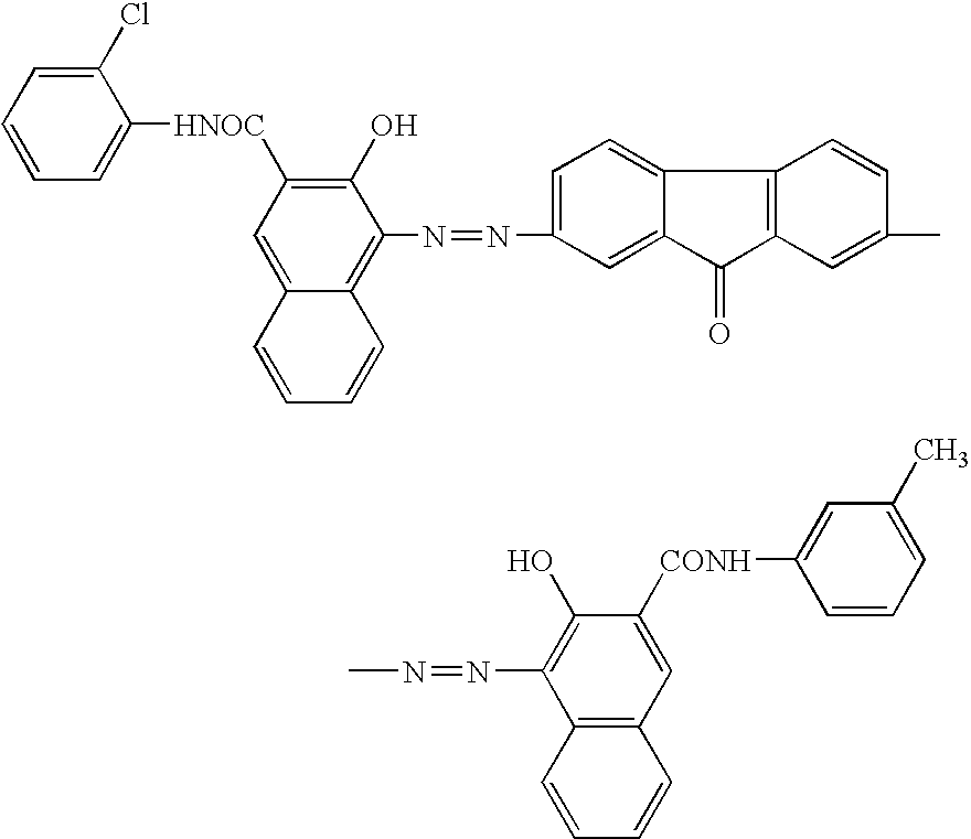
N(=NC1=C(O)C([CONH]C2=CC(C)=CC=C2)=CC2=C1C=CC=C2)C.N(=NC1=CC=C2C(=C1)C(=O)C1=C2C=CC(C)=C1)C1=C2C(=CC([HNOC]C3=CC=CC=C3Cl)=C1O)C=CC=C2
